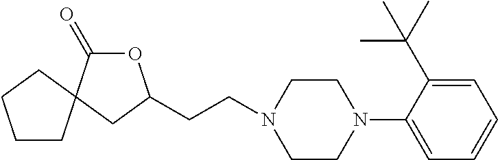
O1C(=O)C2(CC1CCN1CCN(C3=CC=CC=C3C(C)(C)C)CC1)CCCC2
